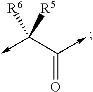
[R6]C(->C)(C(->C)=O)[R5]
